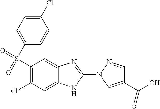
ClC1=C(S(=O)(=O)C2=CC=C(Cl)C=C2)C=C2C(=C1)NC(N1N=CC(C(O)=O)=C1)=N2
